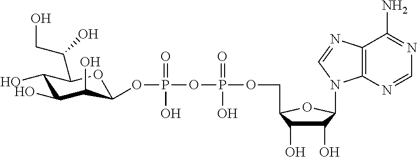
P(OCC1C(O)C(O)C(N2C3=C(C(N)=NC=N3)N=C2)O1)(OP(OC1C(O)C(O)C(O)C(C(CO)O)O1)(=O)O)(=O)O
